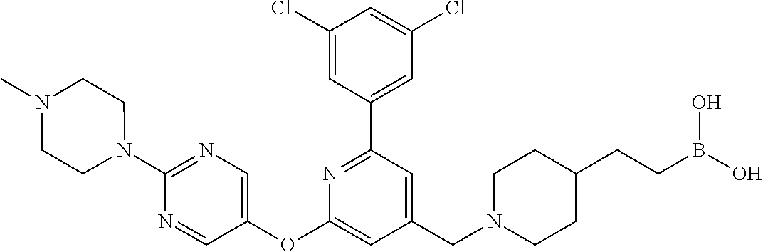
C1(Cl)=CC(C2=NC(OC3=CN=C(N4CCN(C)CC4)N=C3)=CC(CN3CCC(CCB(O)O)CC3)=C2)=CC(Cl)=C1
